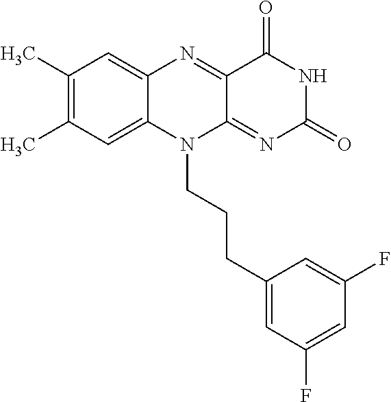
C1(C)=C(C)C=C2C(=C1)N=C1C(=NC(=O)NC1=O)N2CCCC1=CC(F)=CC(F)=C1
